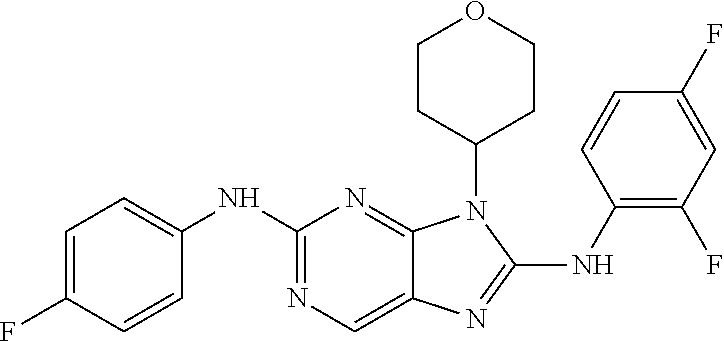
N1=C(NC2=CC=C(F)C=C2)N=C2C(=C1)N=C(NC1=C(F)C=C(F)C=C1)N2C1CCOCC1
